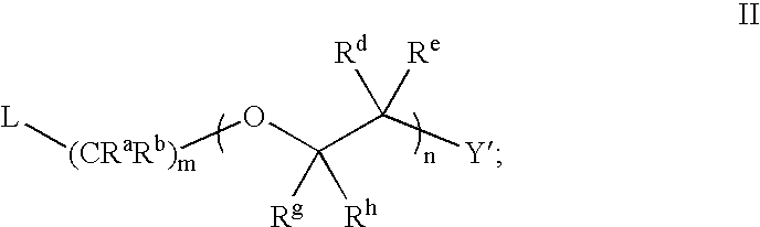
[L][(CRaRb)m]OC(C([Y])([Rd])[Re])([Rg])[Rh]
